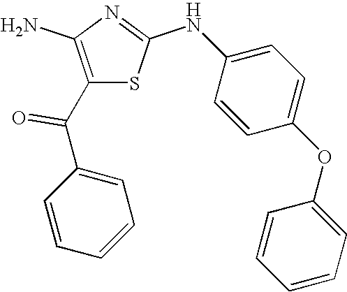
C1(C(C2=CC=CC=C2)=O)=C(N)N=C(NC2=CC=C(OC3=CC=CC=C3)C=C2)S1
